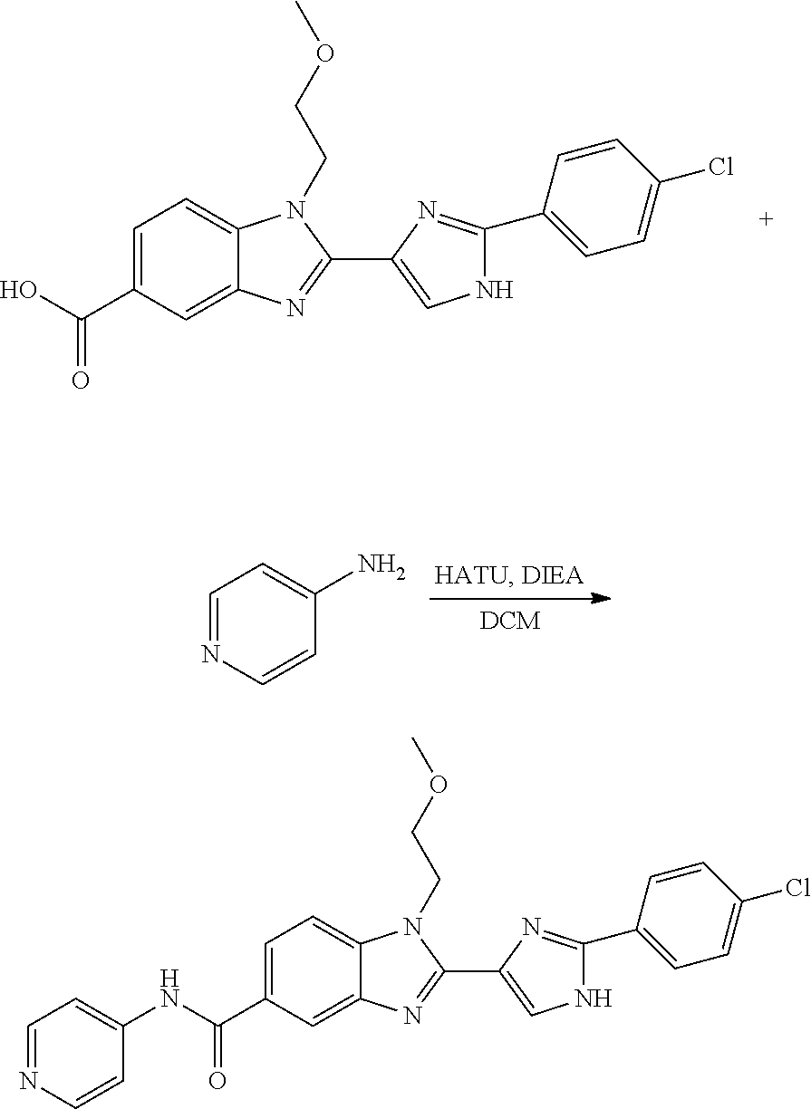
C1=C(C(O)=O)C=C2C(=C1)N(CCOC)C(C1=CNC(C3=CC=C(Cl)C=C3)=N1)=N2.C1=NC=CC(N)=C1.C1=C(C(NC2=CC=NC=C2)=O)C=C2C(=C1)N(CCOC)C(C1=CNC(C3=CC=C(Cl)C=C3)=N1)=N2
